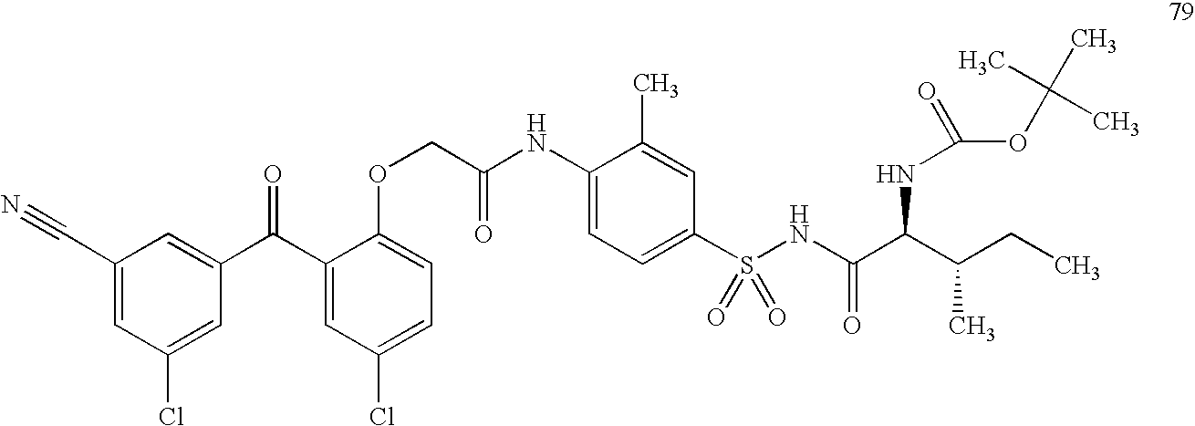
C1(C#N)=CC(Cl)=CC(C(C2=CC(Cl)=CC=C2OCC(NC2=CC=C(S(NC(C(C(CC)C)NC(OC(C)(C)C)=O)=O)(=O)=O)C=C2C)=O)=O)=C1
